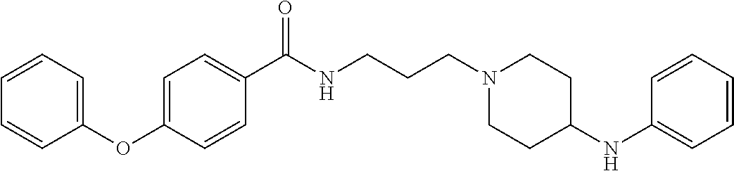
C1(OC2=CC=C(C(NCCCN3CCC(NC4=CC=CC=C4)CC3)=O)C=C2)=CC=CC=C1
